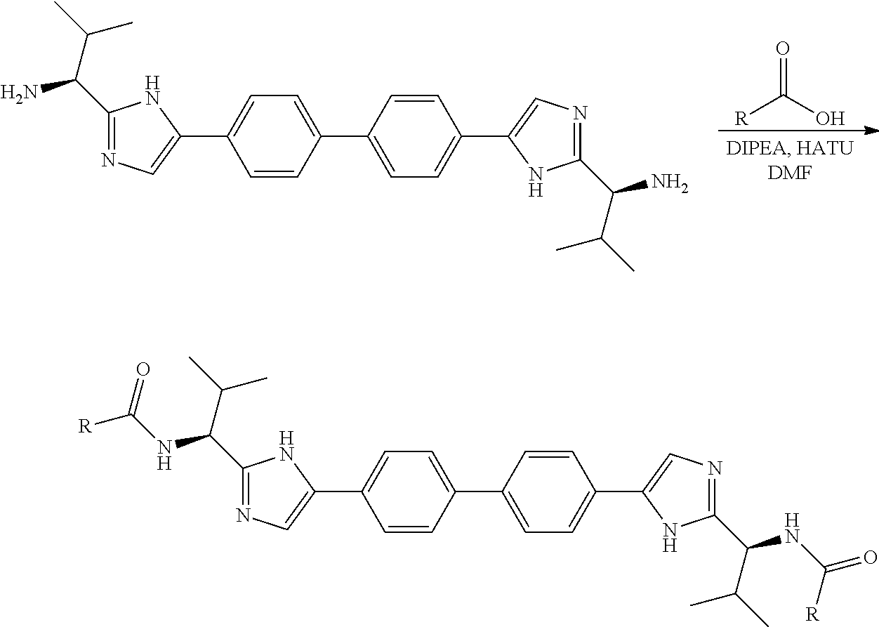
C1(C2=CC=C(C3=CN=C(C(C(C)C)NC([R])=O)N3)C=C2)=CC=C(C2=CN=C(C(C(C)C)NC(=O)[R])N2)C=C1.C1(C2=CC=C(C3=CN=C(C(C(C)C)N)N3)C=C2)=CC=C(C2=CN=C(C(C(C)C)N)N2)C=C1.O=C(O)[R]
